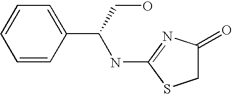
C1=CC(C(NC2=NC(=O)CS2)CO)=CC=C1
